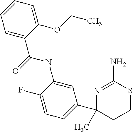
C1(C(NC2=CC(C3(C)CCSC(N)=N3)=CC=C2F)=O)=CC=CC=C1OCC
